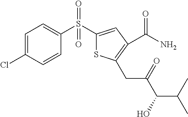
C1(S(C2=CC=C(Cl)C=C2)(=O)=O)=CC(C(N)=O)=C(CC(C(O)C(C)C)=O)S1
